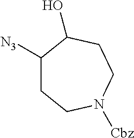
C1([N3])CCN([Cbz])CCC1O
